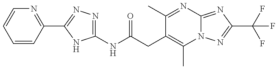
C1=CC(C2=NN=C(NC(=O)CC3=C(C)N4C(=NC(C(F)(F)F)=N4)N=C3C)N2)=NC=C1
